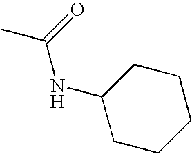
C(NC1CCCCC1)(=O)C
